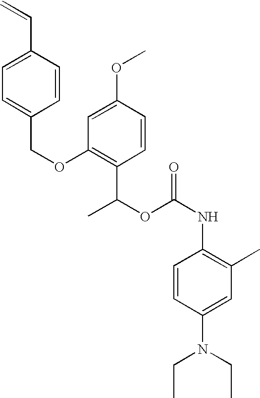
C1=CC(C=C)=CC=C1COC1=C(C(OC(NC2=C(C)C=C(N(CC)CC)C=C2)=O)C)C=CC(OC)=C1
